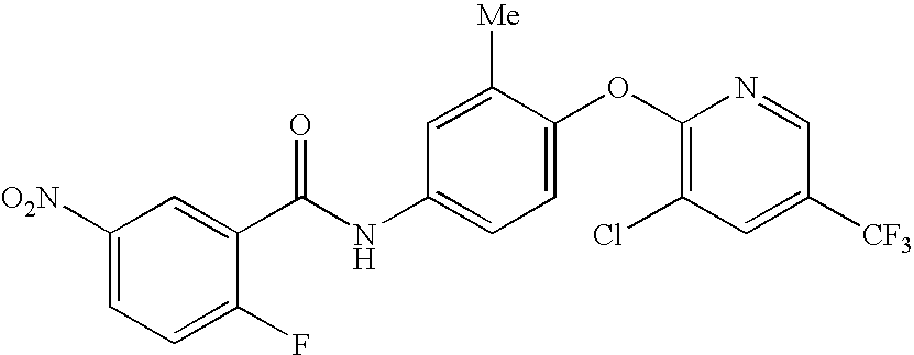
C1([O2N])=CC=C(F)C(C(NC2=CC=C(OC3=C(Cl)C=C([CF3])C=N3)C([Me])=C2)=O)=C1
